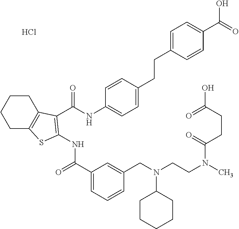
C1(C(=O)NC2=C(C(NC3=CC=C(CCC4=CC=C(C(=O)O)C=C4)C=C3)=O)C3=C(CCCC3)S2)=CC=CC(CN(CCN(C(CCC(O)=O)=O)C)C2CCCCC2)=C1.Cl
